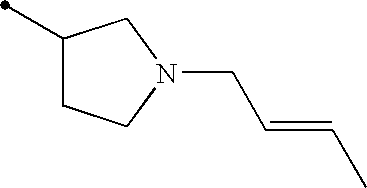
C1(C)CCN(CC=CC)C1
